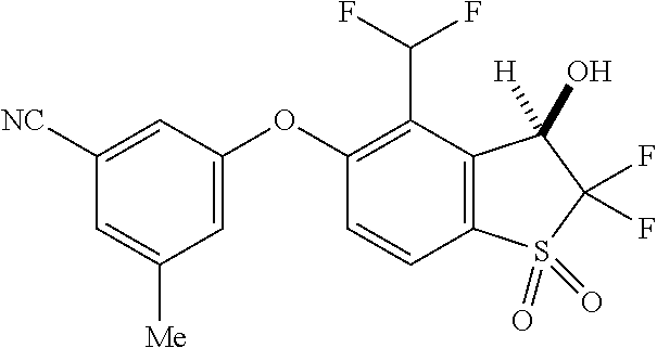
O(C1=CC([Me])=CC([NC])=C1)C1=C(C(F)F)C2=C(C=C1)S(=O)(=O)C(F)(F)C2([H])O
